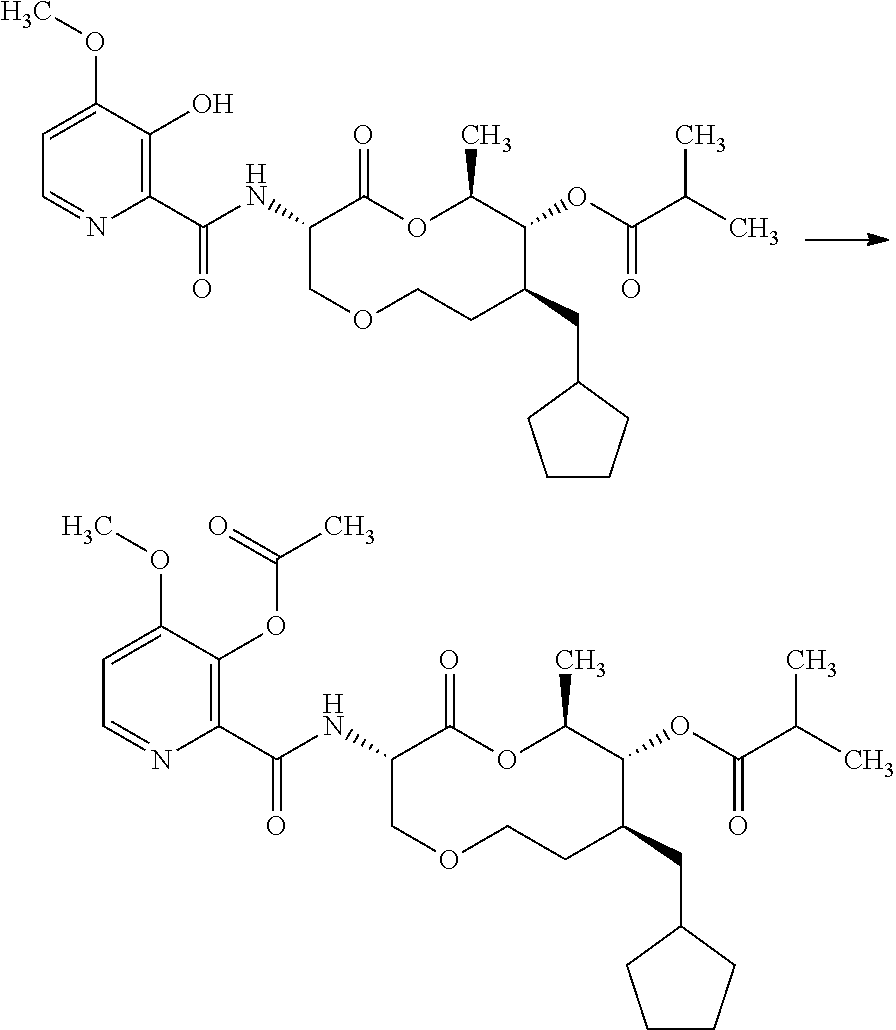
N(C1COCCC(CC2CCCC2)C(OC(C(C)C)=O)C(C)OC1=O)C(C1=C(OC(=O)C)C(OC)=CC=N1)=O.N(C1COCCC(CC2CCCC2)C(OC(C(C)C)=O)C(C)OC1=O)C(C1=C(O)C(OC)=CC=N1)=O
